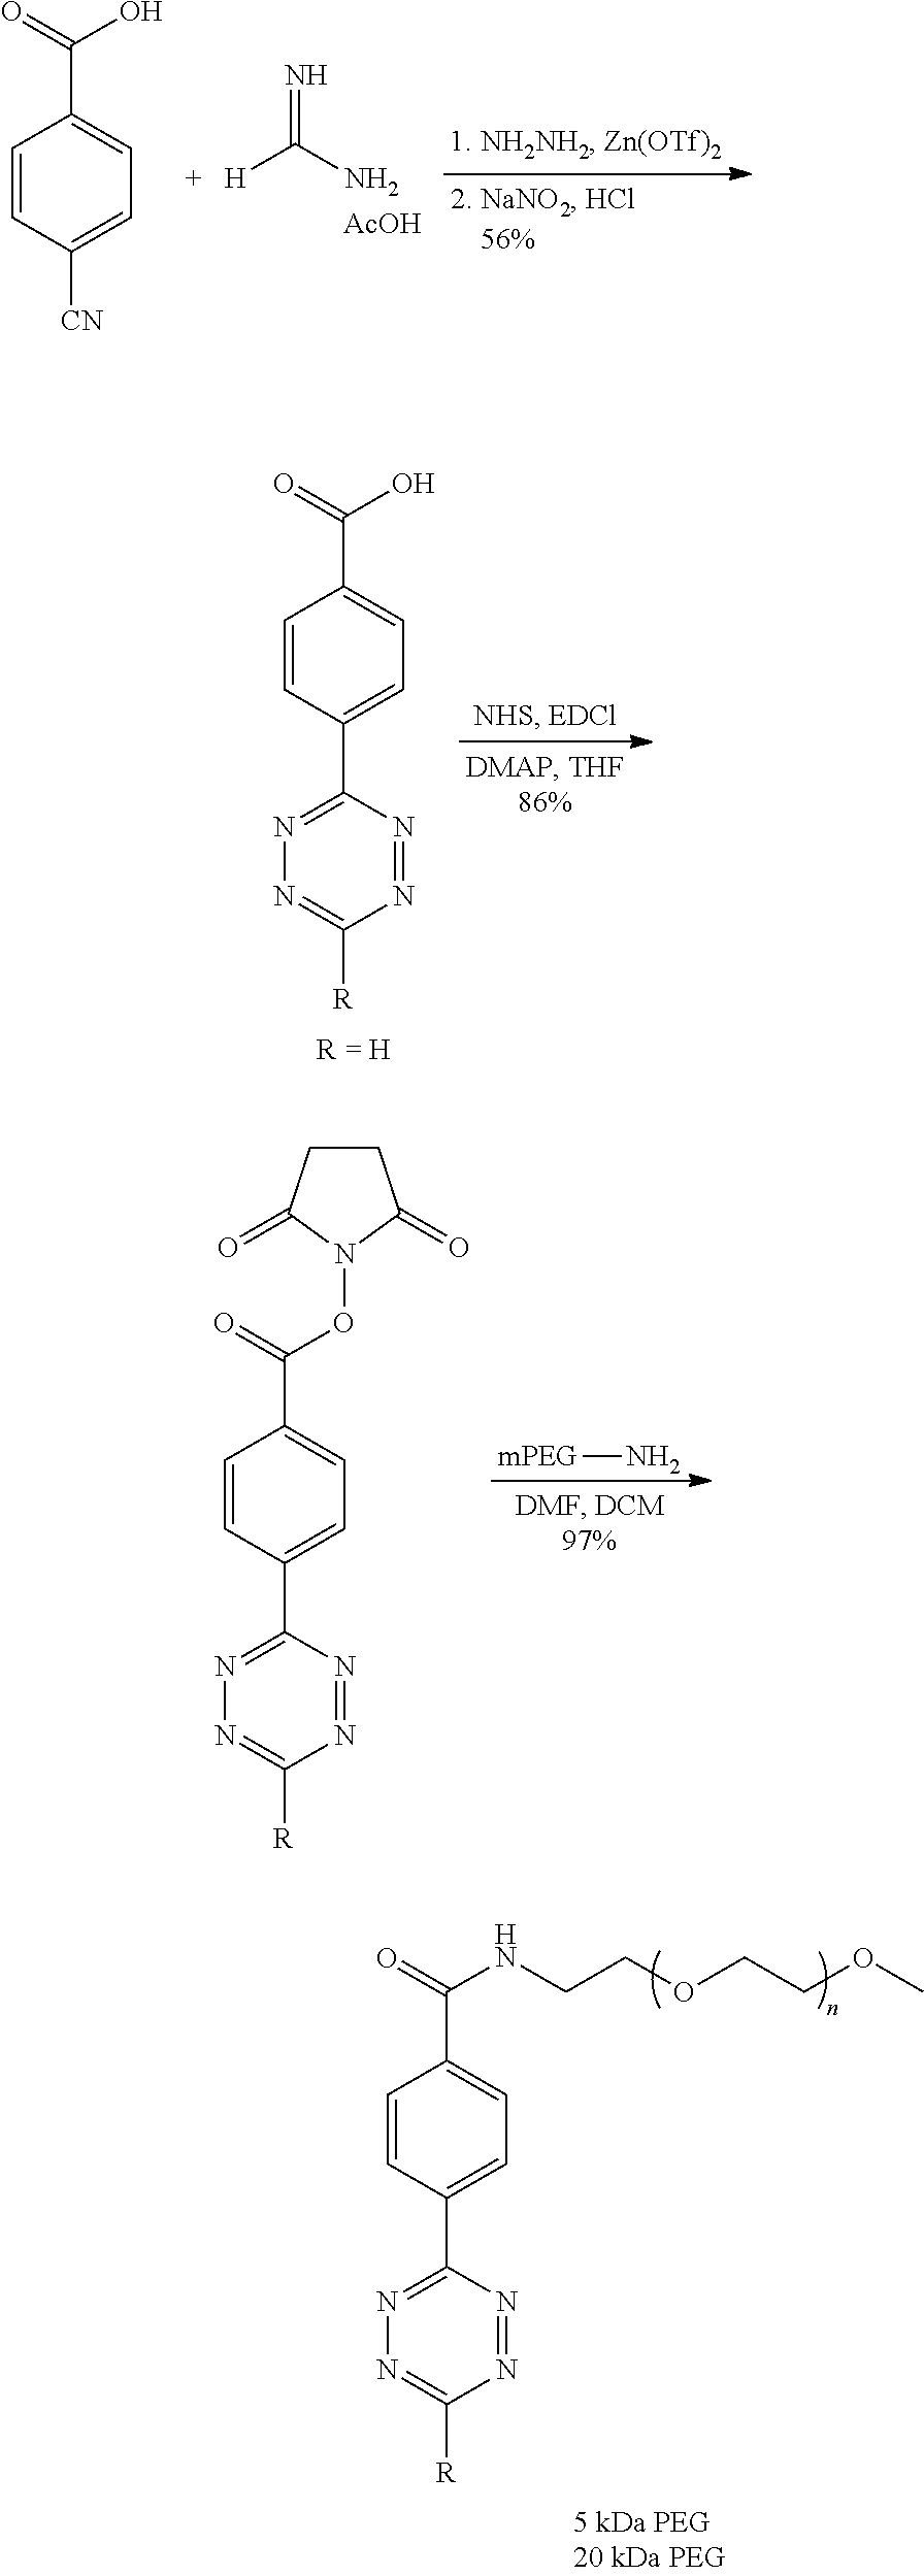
C1=CC([CN])=CC=C1C(=O)O.[H]C(N)=N.[AcOH].C1=CC(C2=NN=C([R])N=N2)=CC=C1C(=O)NCCOCCOC.C1=CC(C2=NN=C([R])N=N2)=CC=C1C(=O)O.C1=CC(C2=NN=C([R])N=N2)=CC=C1C(=O)ON1C(=O)CCC1=O.[mPEG]N
